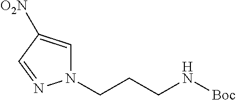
N1(CCCN[Boc])C=C([O2N])C=N1
